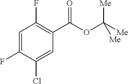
C1=C(F)C(Cl)=CC(C(OC([Me])([Me])[Me])=O)=C1F
